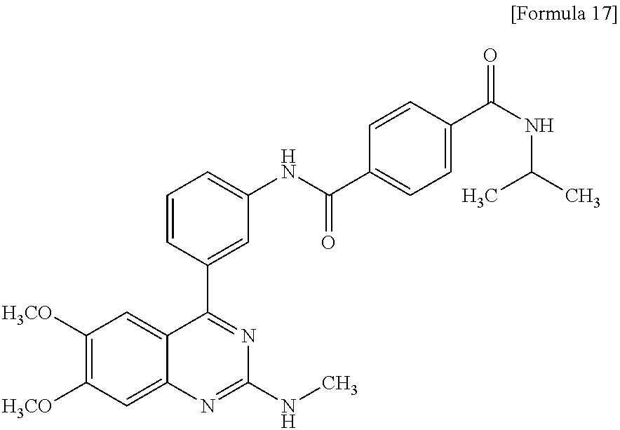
C1([H3CO])=C([H3CO])C=C2C(=C1)C(C1=CC(NC(C3=CC=C(C(NC(C)C)=O)C=C3)=O)=CC=C1)=NC(NC)=N2
